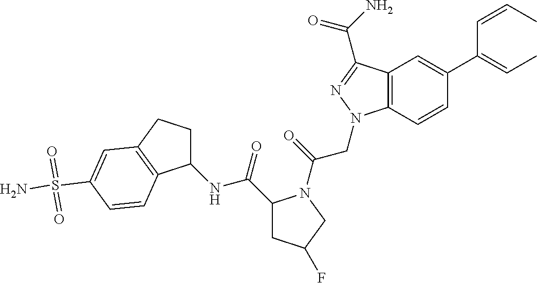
C1(C(C=CC)=CC)=CC2=C(C=C1)N(CC(=O)N1C(C(NC3CCC4=C3C=CC(S(N)(=O)=O)=C4)=O)CC(F)C1)N=C2C(=O)N
